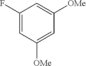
C1(F)=CC([OMe])=CC([OMe])=C1
